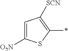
C1=C([O2N])SC(*)=C1[SCN]
